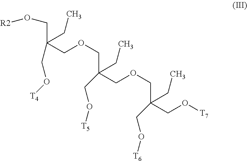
[R2]OCC(CC)(CO[T4])COCC(CC)(CO[T5])COCC(CC)(CO[T6])CO[T7]
